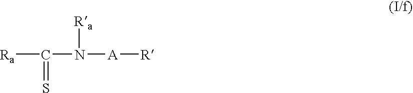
[Ra]C(N([A][R])[Ra])=S
